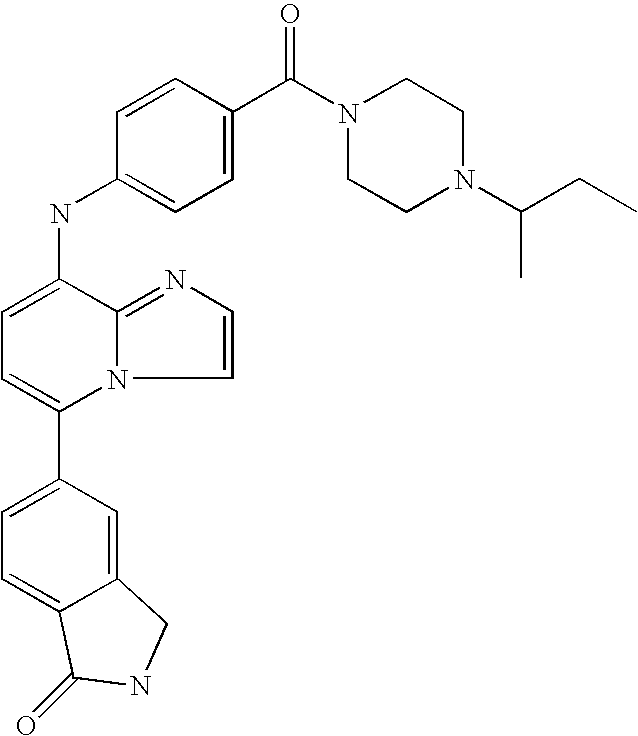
C1(C2=CC=C3C(=C2)CNC3=O)=CC=C(NC2=CC=C(C(N3CCN(C(CC)C)CC3)=O)C=C2)C2=NC=CN12
